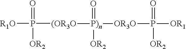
[R1O]P([(OR3O][P)n]([OR3O]P([OR1])(=O)[OR2])(=O)[OR2])(=O)[OR2]
